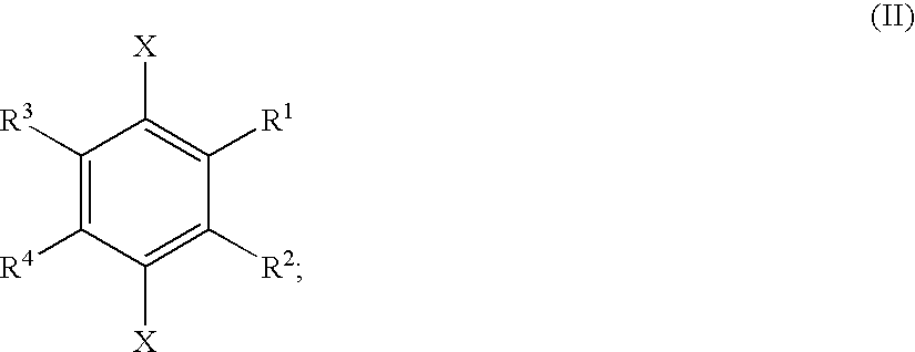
C1([R3])=C([R4])C([X])=C([R2])C([R1])=C1[X]
